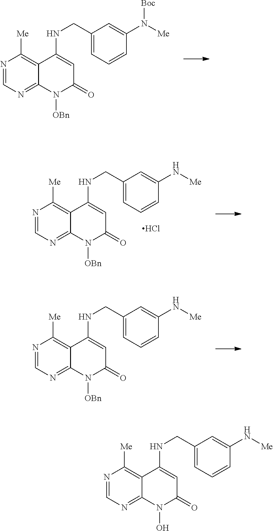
N1=CN=C2C(=C1[Me])C(NCC1=CC=CC(N[Me])=C1)=CC(=O)N2O.N1=CN=C2C(=C1[Me])C(NCC1=CC=CC(N([Me])[Boc])=C1)=CC(=O)N2[OBn].N1=CN=C2C(=C1[Me])C(NCC1=CC=CC(N[Me])=C1)=CC(=O)N2[OBn].Cl.N1=CN=C2C(=C1[Me])C(NCC1=CC=CC(N[Me])=C1)=CC(=O)N2[OBn]
